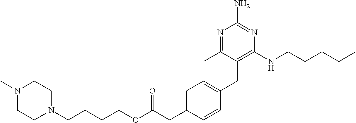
N1=C(C)C(CC2=CC=C(CC(OCCCCN3CCN(C)CC3)=O)C=C2)=C(NCCCCC)N=C1N
